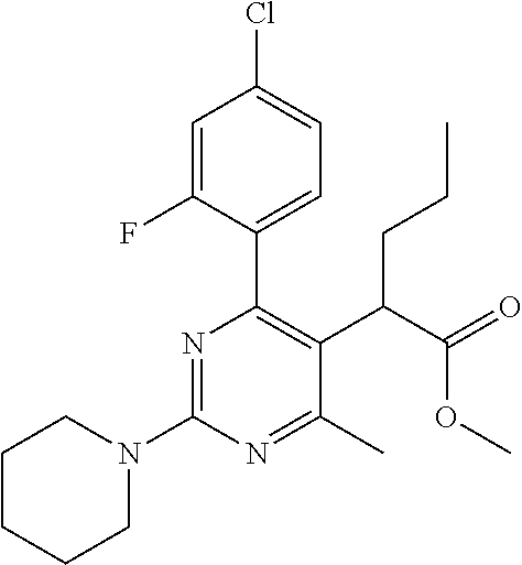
C1CCCN(C2=NC(C3=CC=C(Cl)C=C3F)=C(C(C(=O)OC)CCC)C(C)=N2)C1
